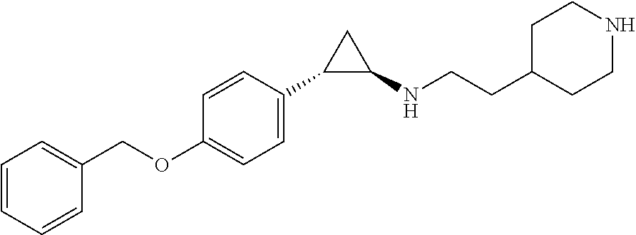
C1(COC2=CC=C(C3C(NCCC4CCNCC4)C3)C=C2)=CC=CC=C1
